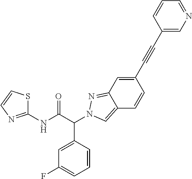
C(C(NC1=NC=CS1)=O)(C1=CC(F)=CC=C1)N1N=C2C(=C1)C=CC(C#CC1=CN=CC=C1)=C2
